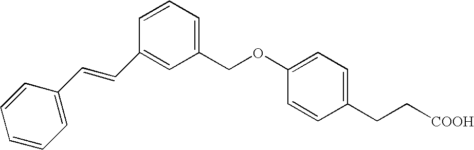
C(C1=CC(COC2=CC=C(CC[COOH])C=C2)=CC=C1)=CC1=CC=CC=C1
